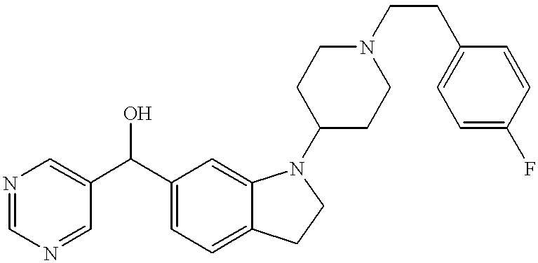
N1=CN=CC(C(O)C2=CC=C3C(=C2)N(C2CCN(CCC4=CC=C(F)C=C4)CC2)CC3)=C1
